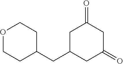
O1CCC(CC2CC(=O)CC(=O)C2)CC1
